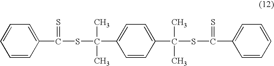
C(SC(C1=CC=C(C(SC(C2=CC=CC=C2)=S)(C)C)C=C1)(C)C)(C1=CC=CC=C1)=S
